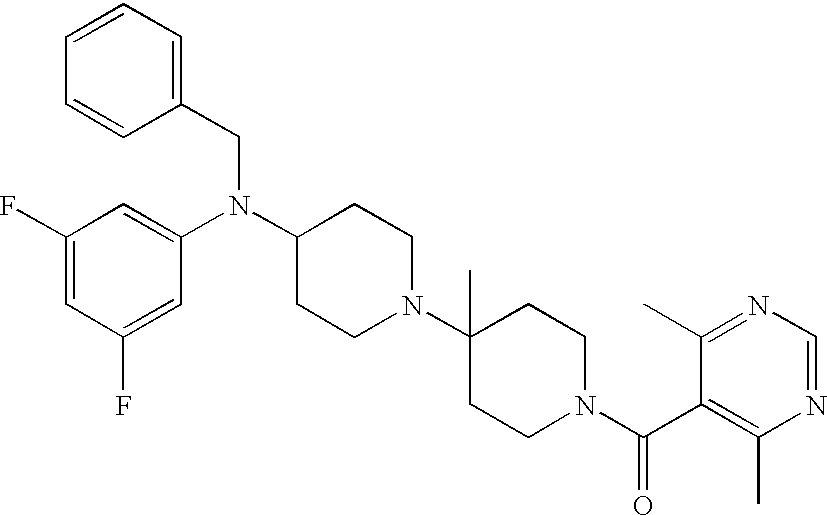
C1=CC(CN(C2CCN(C3(C)CCN(C(C4=C(C)N=CN=C4C)=O)CC3)CC2)C2=CC(F)=CC(F)=C2)=CC=C1
